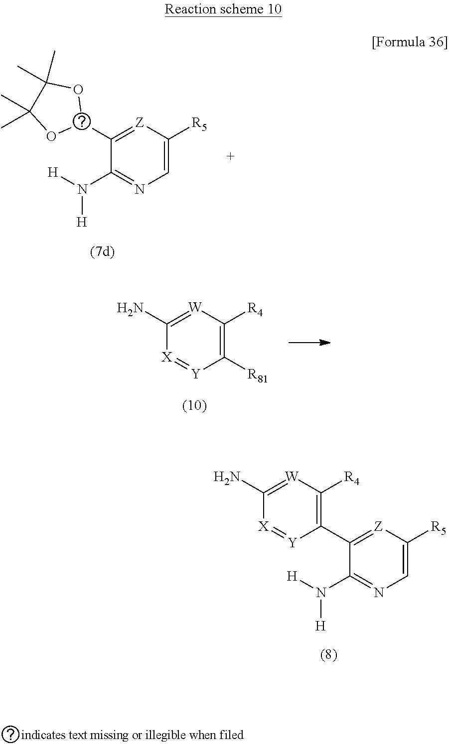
C1(C2OC(C)(C)C(C)(C)O2)=[Z]C([R5])=CN=C1N([H])[H].C1(N)=[W]C([R4])=C([R81])[Y]=[X]1.C1(N)=[W]C([R4])=C(C2=[Z]C([R5])=CN=C2N([H])[H])[Y]=[X]1
